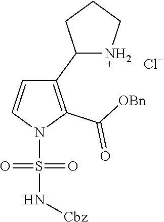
C1(C2NCCC2)=C(C([OBn])=O)N(S(=O)(=O)N[Cbz])C=C1.[Cl-]
